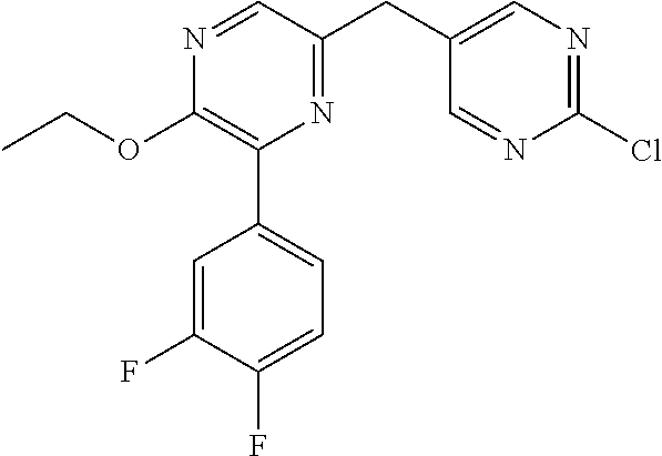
N1=C(CC2=CN=C(Cl)N=C2)C=NC(OCC)=C1C1=CC=C(F)C(F)=C1
